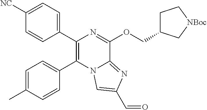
C1([NC])=CC=C(C2=C(C3=CC=C(C)C=C3)N3C(=NC(C=O)=C3)C(OCC3CC[NBoc]C3)=N2)C=C1
